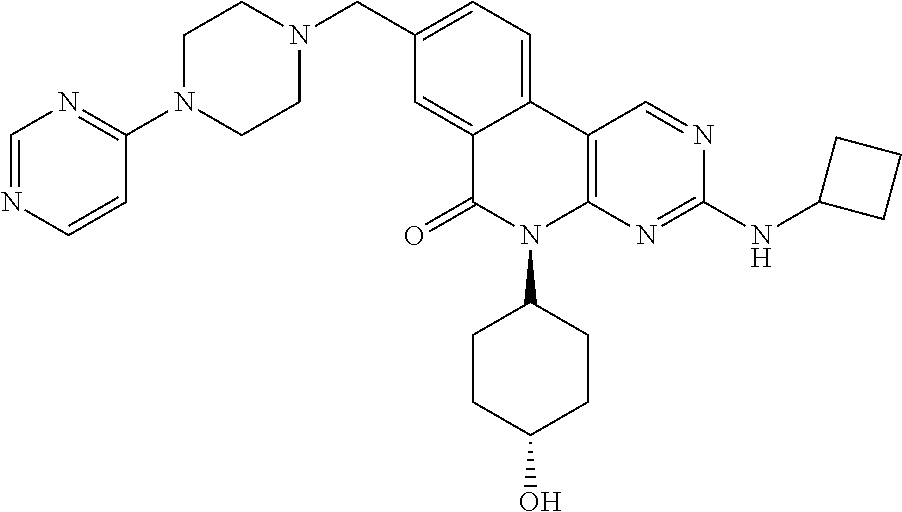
C1(CN2CCN(C3=NC=NC=C3)CC2)=CC=C2C(=C1)C(=O)N(C1CCC(O)CC1)C1=C2C=NC(NC2CCC2)=N1
